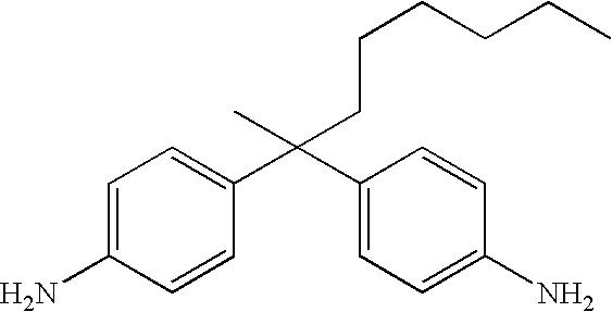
C(C1=CC=C(N)C=C1)(C1=CC=C(N)C=C1)(C)CCCCCC
